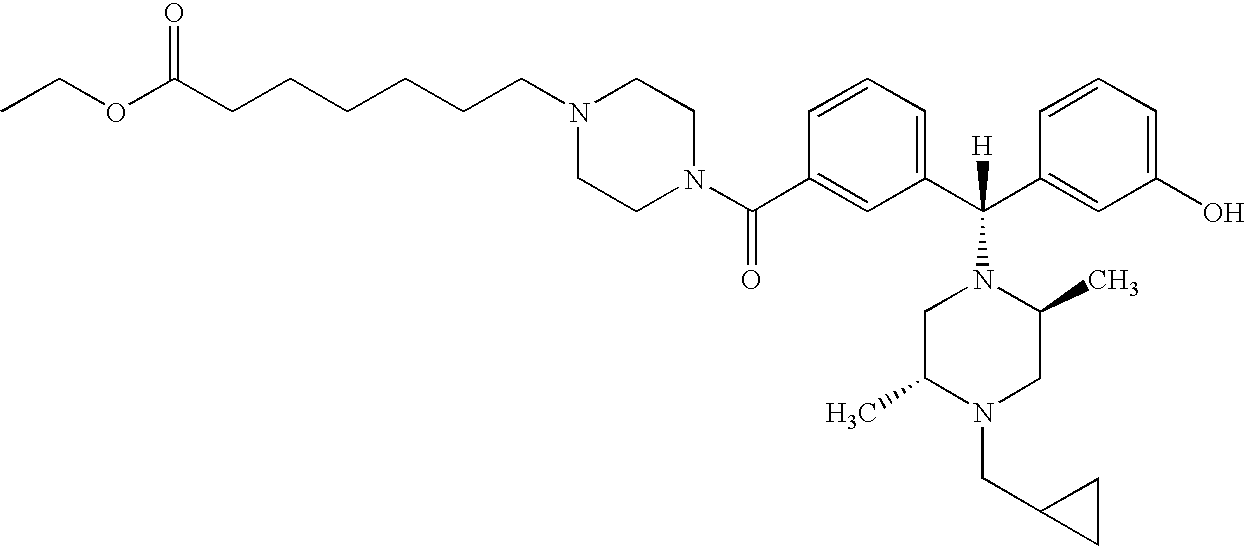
C1(C(N2CCN(CCCCCCC(OCC)=O)CC2)=O)=CC(C(C2=CC(O)=CC=C2)([H])N2CC(C)N(CC3CC3)CC2C)=CC=C1
